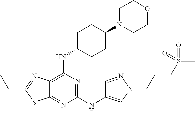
C1(NC2=CN(CCCS(C)(=O)=O)N=C2)=NC(NC2CCC(N3CCOCC3)CC2)=C2C(=N1)SC(CC)=N2
